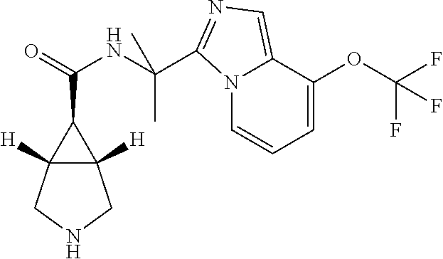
C12([H])C([H])(CNC1)C2C(=O)NC(C)(C1=NC=C2C(OC(F)(F)F)=CC=CN21)C
